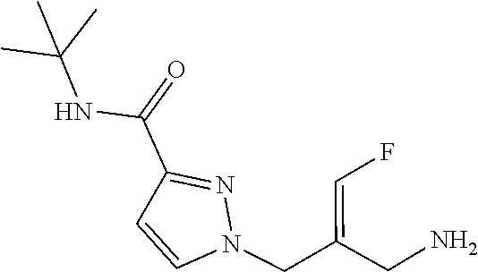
N1(CC(CN)=CF)C=CC(C(=O)NC(C)(C)C)=N1
